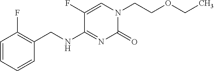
C(CN1C(=O)N=C(NCC2=C(F)C=CC=C2)C(F)=C1)OCC
